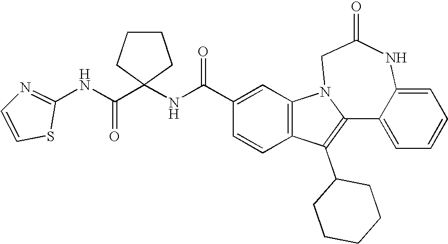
C1(C(NC2(C(NC3=NC=CS3)=O)CCCC2)=O)=CC2=C(C=C1)C(C1CCCCC1)=C1N2CC(=O)NC2=CC=CC=C12
